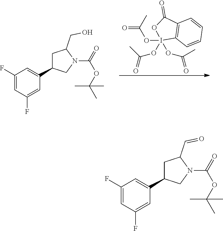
I1(OC(C)=O)(OC(C)=O)(OC(C)=O)C2=C(C(=O)O1)C=CC=C2.C1(F)=CC(F)=CC(C2CC(CO)N(C(OC(C)(C)C)=O)C2)=C1.C1(F)=CC(F)=CC(C2CC(C=O)N(C(OC(C)(C)C)=O)C2)=C1
